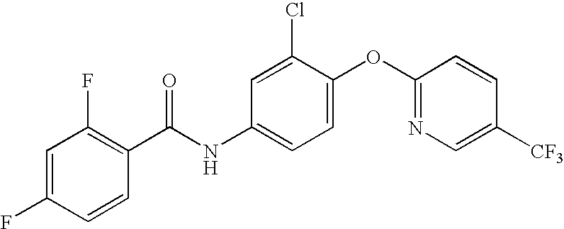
C1=C(F)C=CC(C(NC2=CC=C(OC3=NC=C([CF3])C=C3)C(Cl)=C2)=O)=C1F
